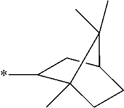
C1(*)C2(C)CCC(C1)C2(C)C
